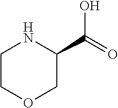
C1(C(=O)O)NCCOC1
